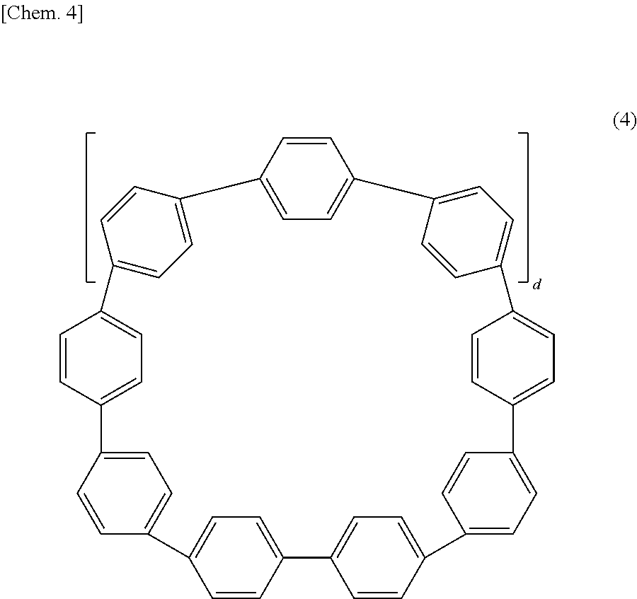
C12=CC=C(C=C1)C1=CC=C(C=C1)C1=CC=C(C=C1)C1=CC=C(C3=CC=C(C=C3)C3=CC=C(C=C3)C3=CC=C(C4=CC=C(C5=CC=C2C=C5)C=C4)C=C3)C=C1
